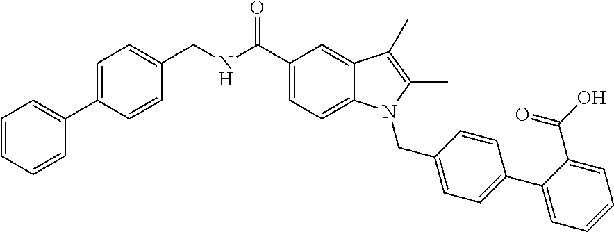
C1=CC(CNC(C2=CC=C3C(=C2)C(C)=C(C)N3CC2=CC=C(C3=CC=CC=C3C(O)=O)C=C2)=O)=CC=C1C1=CC=CC=C1
